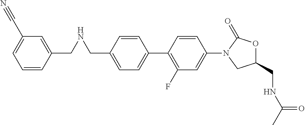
C1=C(CNCC2=CC(C#N)=CC=C2)C=CC(C2=C(F)C=C(N3CC(CNC(C)=O)OC3=O)C=C2)=C1
